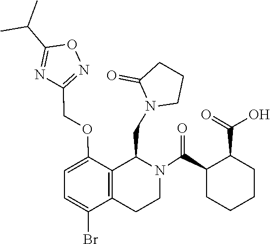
C1CN(CC2C3=C(CCN2C(C2CCCCC2C(=O)O)=O)C(Br)=CC=C3OCC2=NOC(C(C)C)=N2)C(=O)C1
